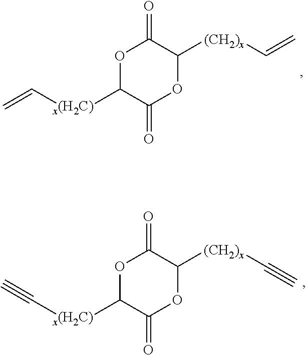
O1C([x(H2C)]C=C)C(=O)OC([(CH2)x]C=C)C1=O.O1C([x(H2C)]C#C)C(=O)OC([(CH2)x]C#C)C1=O
